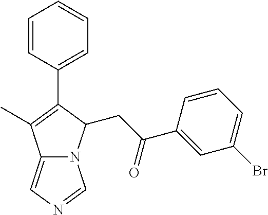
C1=CC=C(Br)C=C1C(CC1N2C(=CN=C2)C(C)=C1C1=CC=CC=C1)=O
